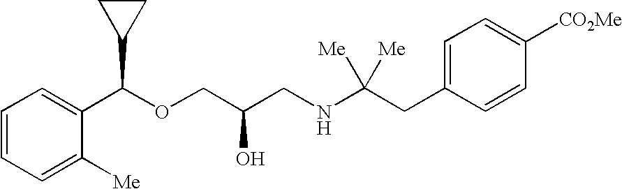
C1(C(OCC(CNC(CC2=CC=C([CO2Me])C=C2)([Me])[Me])O)C2CC2)=CC=CC=C1[Me]
